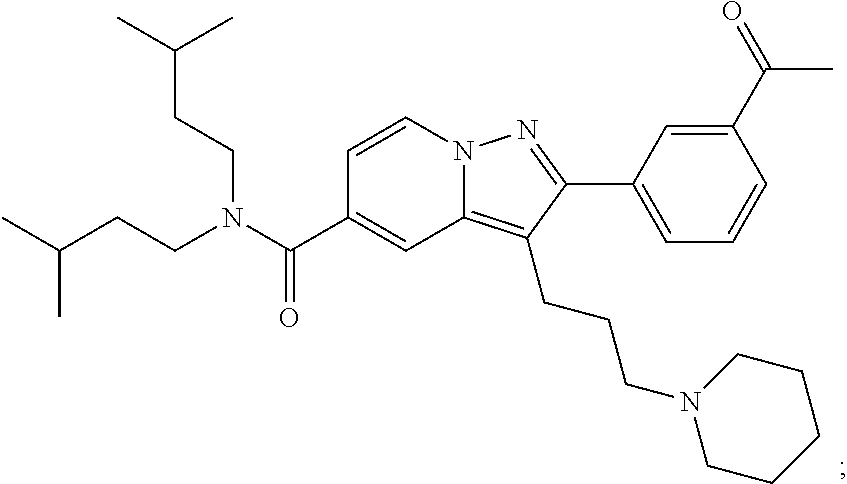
N12C(=C(CCCN3CCCCC3)C(C3=CC=CC(C(C)=O)=C3)=N1)C=C(C(N(CCC(C)C)CCC(C)C)=O)C=C2
